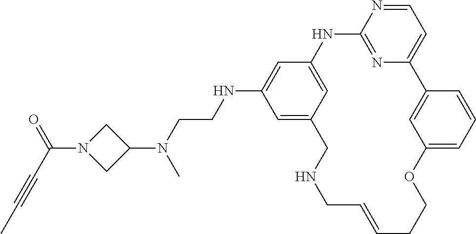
C1=NC2=NC(=C1)C1=CC(=CC=C1)OCCC=CCNCC1=CC(NCCN(C3CN(C(C#CC)=O)C3)C)=CC(=C1)N2
